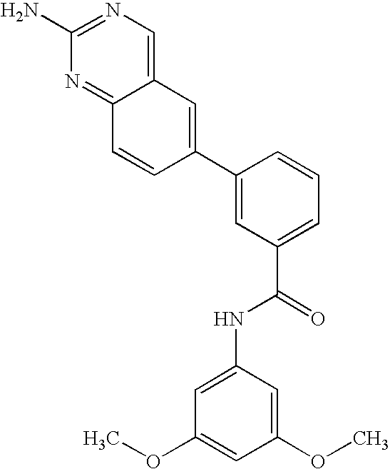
C12=CN=C(N)N=C1C=CC(C1=CC(C(NC3=CC(OC)=CC(OC)=C3)=O)=CC=C1)=C2
